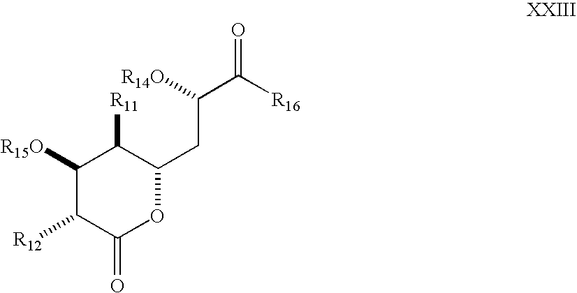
C1([R15O])C([R12])C(=O)OC(CC(C([R16])=O)[R14O])C1[R11]
